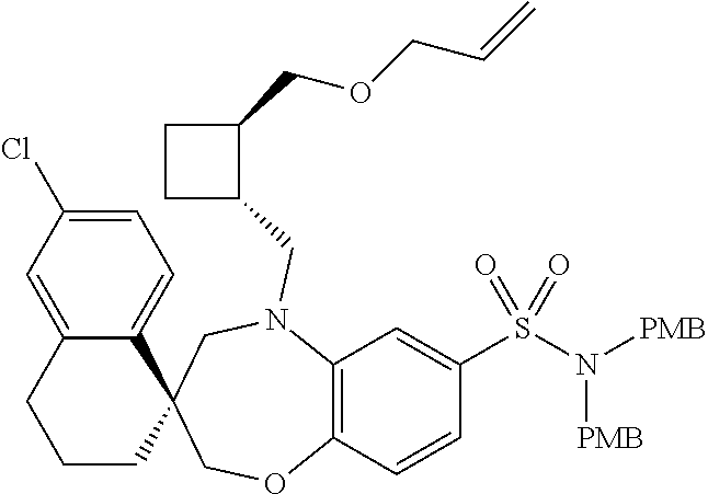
C12=CC(Cl)=CC=C1C1(CCC2)COC2=C(N(CC3C(COCC=C)CC3)C1)C=C(S(N([PMB])[PMB])(=O)=O)C=C2
